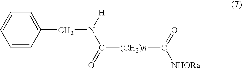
C(N([H])C(=O)[(CH2)n]C(=O)[NHORa])C1=CC=CC=C1
